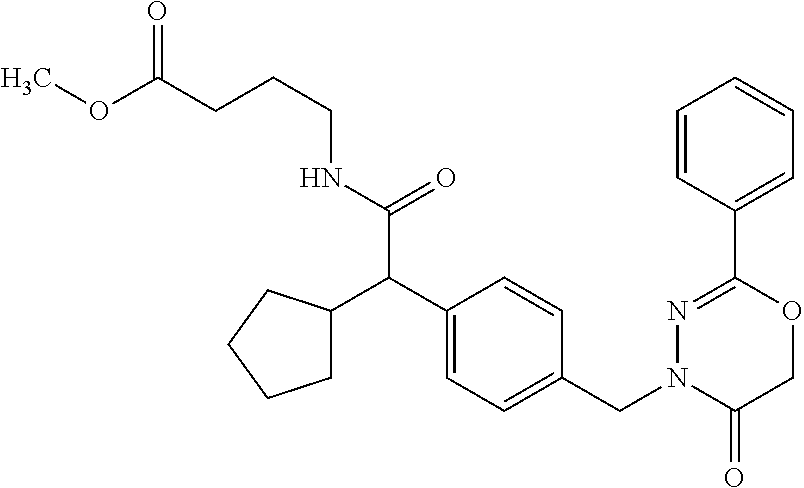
C1=CC(C2=NN(CC3=CC=C(C(C4CCCC4)C(NCCCC(OC)=O)=O)C=C3)C(=O)CO2)=CC=C1
